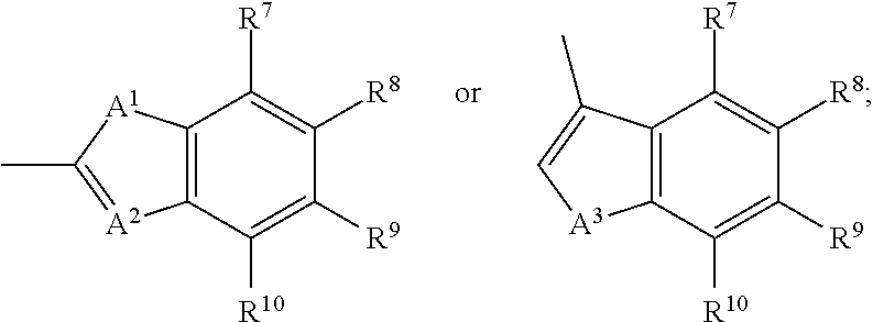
C12=C(C([R10])=C([R9])C([R8])=C1[R7])[A3]C=C2C.C12=C(C([R10])=C([R9])C([R8])=C1[R7])[A2]=C(C)[A1]2
